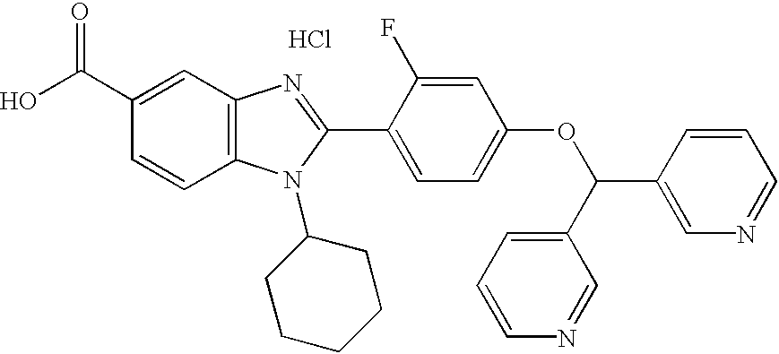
Cl.OC(C1=CC2=C(C=C1)N(C1CCCCC1)C(C1=CC=C(OC(C3=CN=CC=C3)C3=CC=CN=C3)C=C1F)=N2)=O
